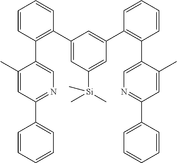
C1=CC=CC=C1C1=NC=C(C2=C(C3=CC([Si](C)(C)C)=CC(C4=C(C5=CN=C(C6=CC=CC=C6)C=C5C)C=CC=C4)=C3)C=CC=C2)C(C)=C1
